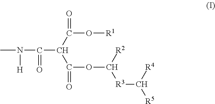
CN(C(=O)C(C(O[R1])=O)C(OC([R2])[R3]C([R4])[R5])=O)[H]
